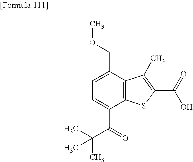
C1=C(C(=O)C(C)(C)C)C2=C(C(COC)=C1)C(C)=C(C(=O)O)S2
